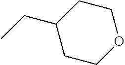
C1OCCC(CC)C1
